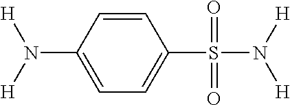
C1=CC(N([H])[H])=CC=C1S(N([H])[H])(=O)=O
